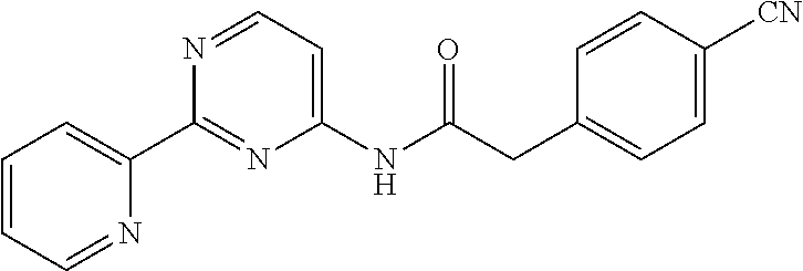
C1(C2=CC=CC=N2)=NC(NC(CC2=CC=C([CN])C=C2)=O)=CC=N1
